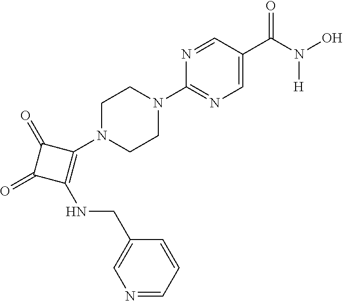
C1(C(N([H])O)=O)=CN=C(N2CCN(C3=C(NCC4=CN=CC=C4)C(=O)C3=O)CC2)N=C1
